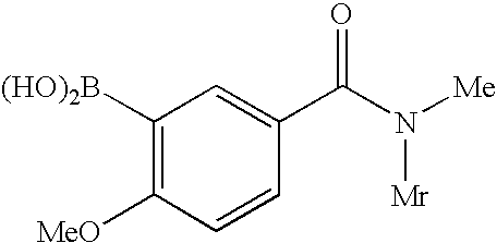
C1([(HO)2B])=C([MeO])C=CC(C(=O)N([Mr])[Me])=C1
